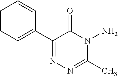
C1=CC=C(C2=NN=C(C)N(N)C2=O)C=C1
